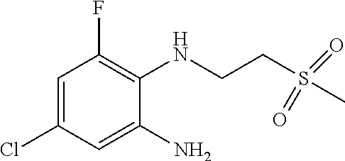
C1=C(Cl)C=C(N)C(NCCS(C)(=O)=O)=C1F
